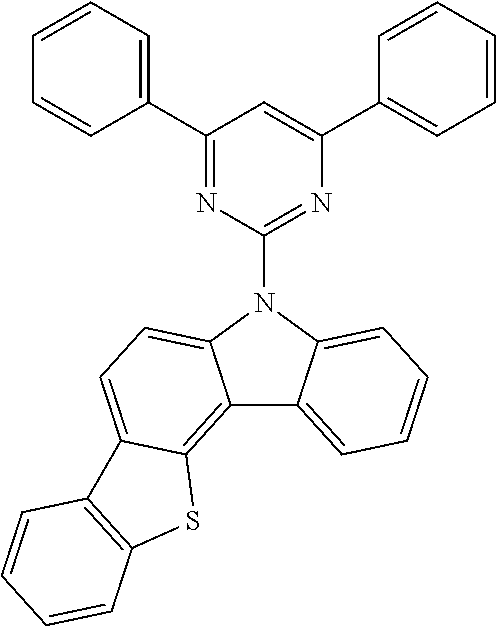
C12=C3C(=CC=C1N(C1=NC(C4=CC=CC=C4)=CC(C4=CC=CC=C4)=N1)C1=CC=CC=C21)C1=C(S3)C=CC=C1
